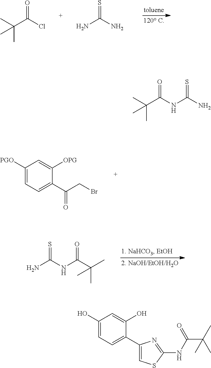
C(C(Cl)=O)(C)(C)C.NC(N)=S.C1([PGO])=CC=C(C(=O)CBr)C([OPG])=C1.NC(NC(=O)C(C)(C)C)=S.C(C(NC(N)=S)=O)(C)(C)C.C1(O)=CC=C(C2=CSC(NC(C(C)(C)C)=O)=N2)C(O)=C1
